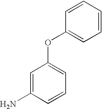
C1=C(N)C=CC=C1OC1=CC=CC=C1
